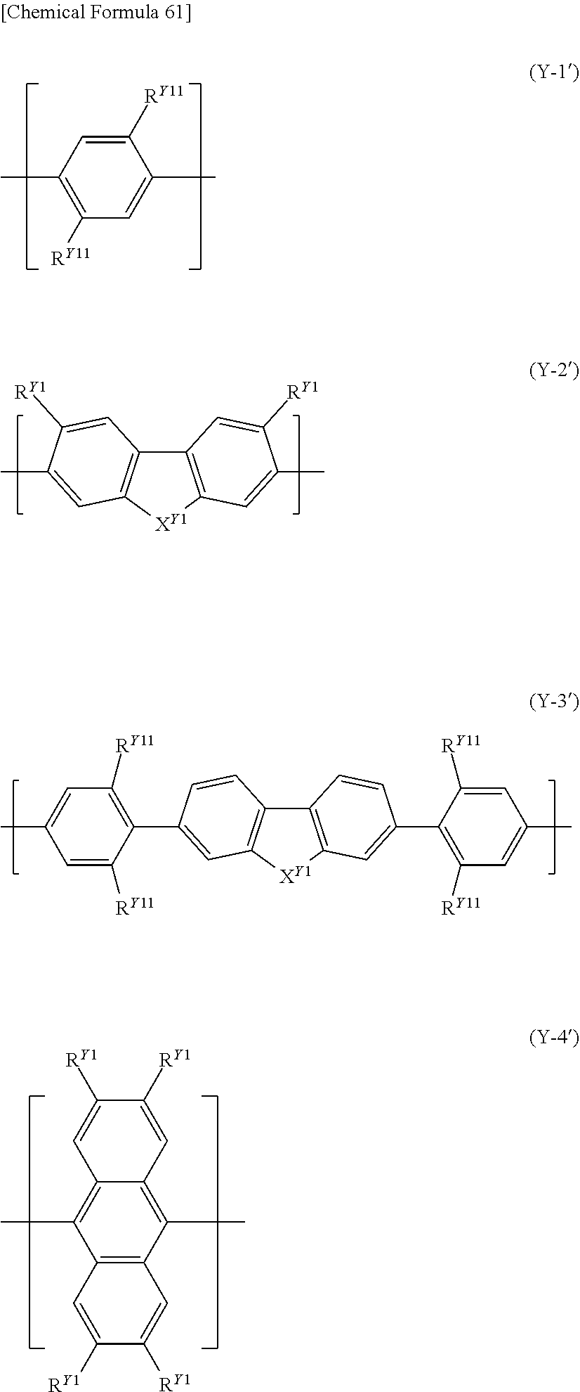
C1([RY11])=CC(C)=C([RY11])C=C1C.C12=C([XY1]C3=C1C=C([RY1])C(C)=C3)C=C(C)C([RY1])=C2.C12=C([XY1]C3=C1C=CC(C1=C([RY11])C=C(C)C=C1[RY11])=C3)C=C(C1=C([RY11])C=C(C)C=C1[RY11])C=C2.C1(C)=C2C(=C(C)C3=C1C=C([RY1])C([RY1])=C3)C=C([RY1])C([RY1])=C2
